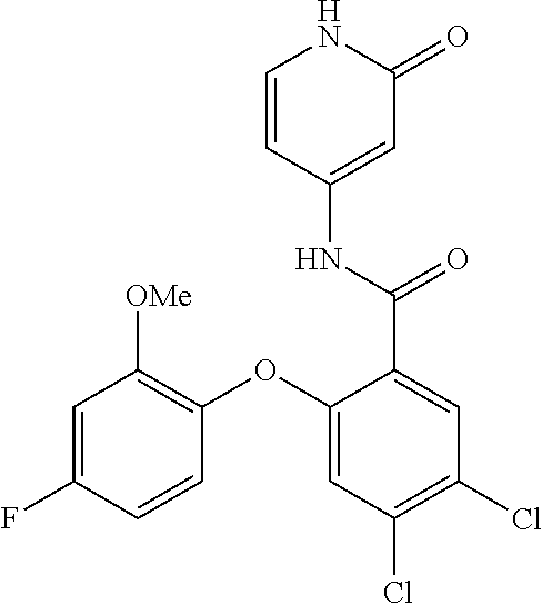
C1=CC(NC(=O)C2=CC(Cl)=C(Cl)C=C2OC2=C([OMe])C=C(F)C=C2)=CC(=O)N1
